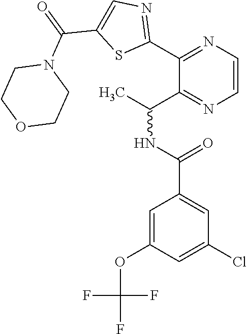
C1=C(Cl)C=C(C(NC(C)C2=NC=CN=C2C2=NC=C(C(=O)N3CCOCC3)S2)=O)C=C1OC(F)(F)F
